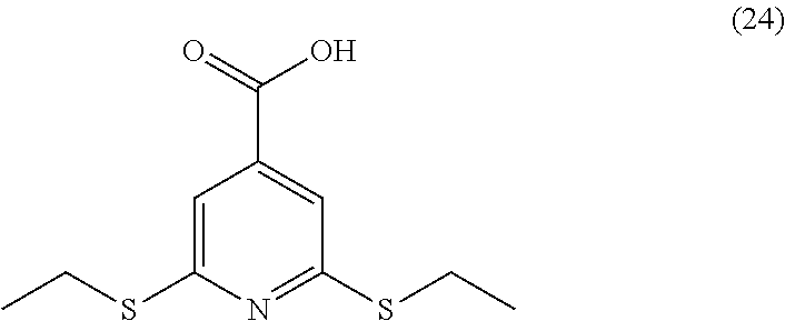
C1=C(C(O)=O)C=C(SCC)N=C1SCC
